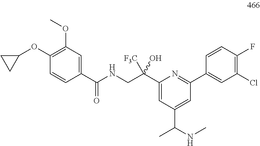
C1(C(NCC(C2=CC(C(C)NC)=CC(C3=CC(Cl)=C(F)C=C3)=N2)([F3C])O)=O)=CC(OC)=C(OC2CC2)C=C1
